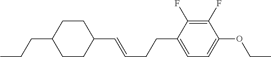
CCCC1CCC(C=CCCC2=CC=C(OCC)C(F)=C2F)CC1
